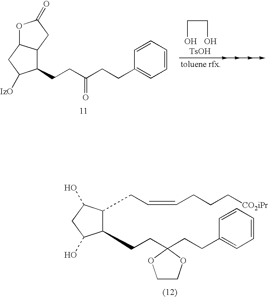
C1(CCC2(CCC3=CC=CC=C3)OCCO2)C(CC=CCCC[CO2iPr])C(O)CC1O.O1C2C(CC1=O)C(CCC(CCC1=CC=CC=C1)=O)C([IzO])C2.OCCO.[TsOH]
